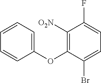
C1(OC2=C([O2N])C(F)=CC=C2Br)=CC=CC=C1
